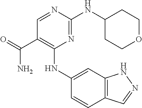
C1(NC2=CC3=C(C=C2)C=NN3)=C(C(N)=O)C=NC(NC2CCOCC2)=N1
